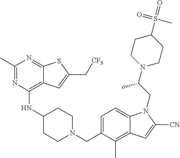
C1=C(CN2CCC(NC3=C4C(=NC(C)=N3)SC(C[CF3])=C4)CC2)C(C)=C2C(=C1)N(CC(N1CCC(S(C)(=O)=O)CC1)C)C([CN])=C2
